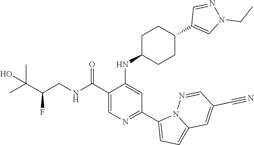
C1(C(NCC(C(C)(C)O)F)=O)=CN=C(C2=CC=C3N2N=CC(C#N)=C3)C=C1NC1CCC(C2=CN(CC)N=C2)CC1
